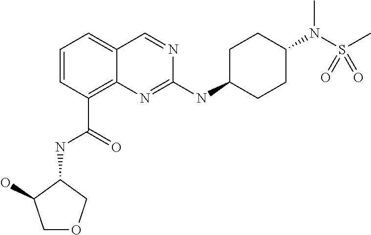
C1=CC=C2C(=C1C(=O)NC1C(O)COC1)N=C(NC1CCC(N(S(C)(=O)=O)C)CC1)N=C2
